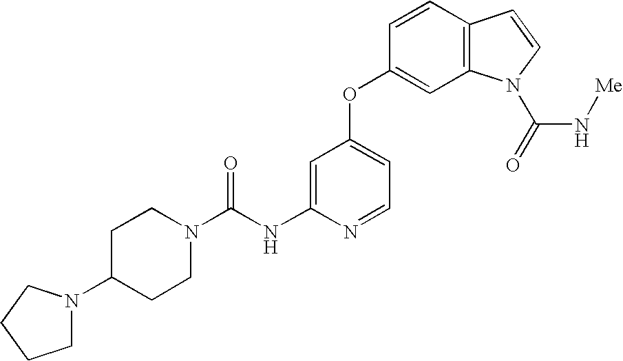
C(NC1=CC(OC2=CC3=C(C=C2)C=CN3C(=O)N[Me])=CC=N1)(N1CCC(N2CCCC2)CC1)=O
